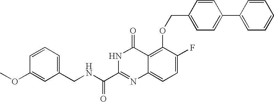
C1(CNC(C2=NC3=CC=C(F)C(OCC4=CC=C(C5=CC=CC=C5)C=C4)=C3C(=O)N2)=O)=CC=CC(OC)=C1
